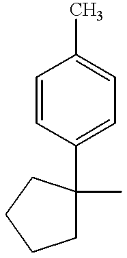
C1=CC(C2(C)CCCC2)=CC=C1C
